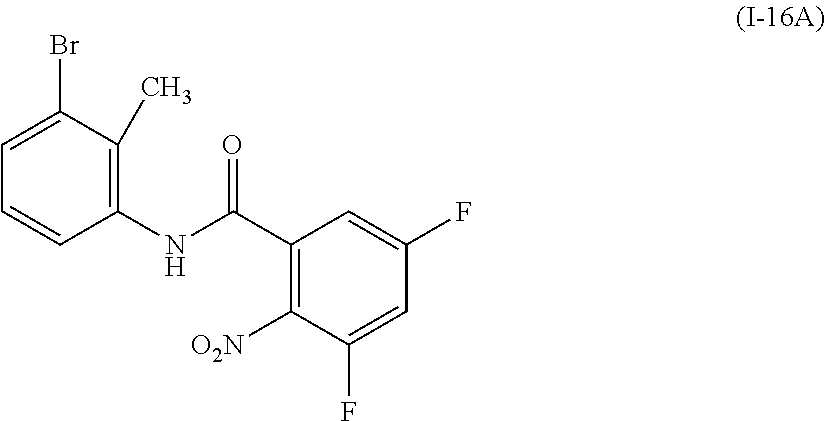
C1(C(NC2=C(C)C(Br)=CC=C2)=O)=C([O2N])C(F)=CC(F)=C1
